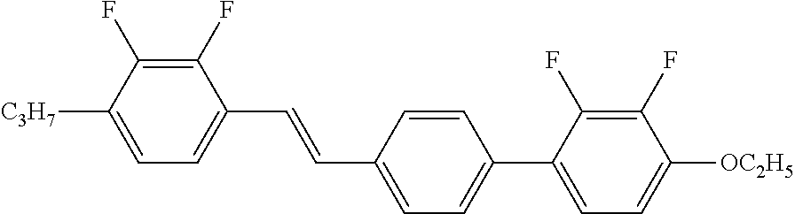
C1(F)=C(F)C([C3H7])=CC=C1C=CC1=CC=C(C2=CC=C([OC2H5])C(F)=C2F)C=C1
